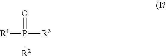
O=P([R2])([R3])[R1]
